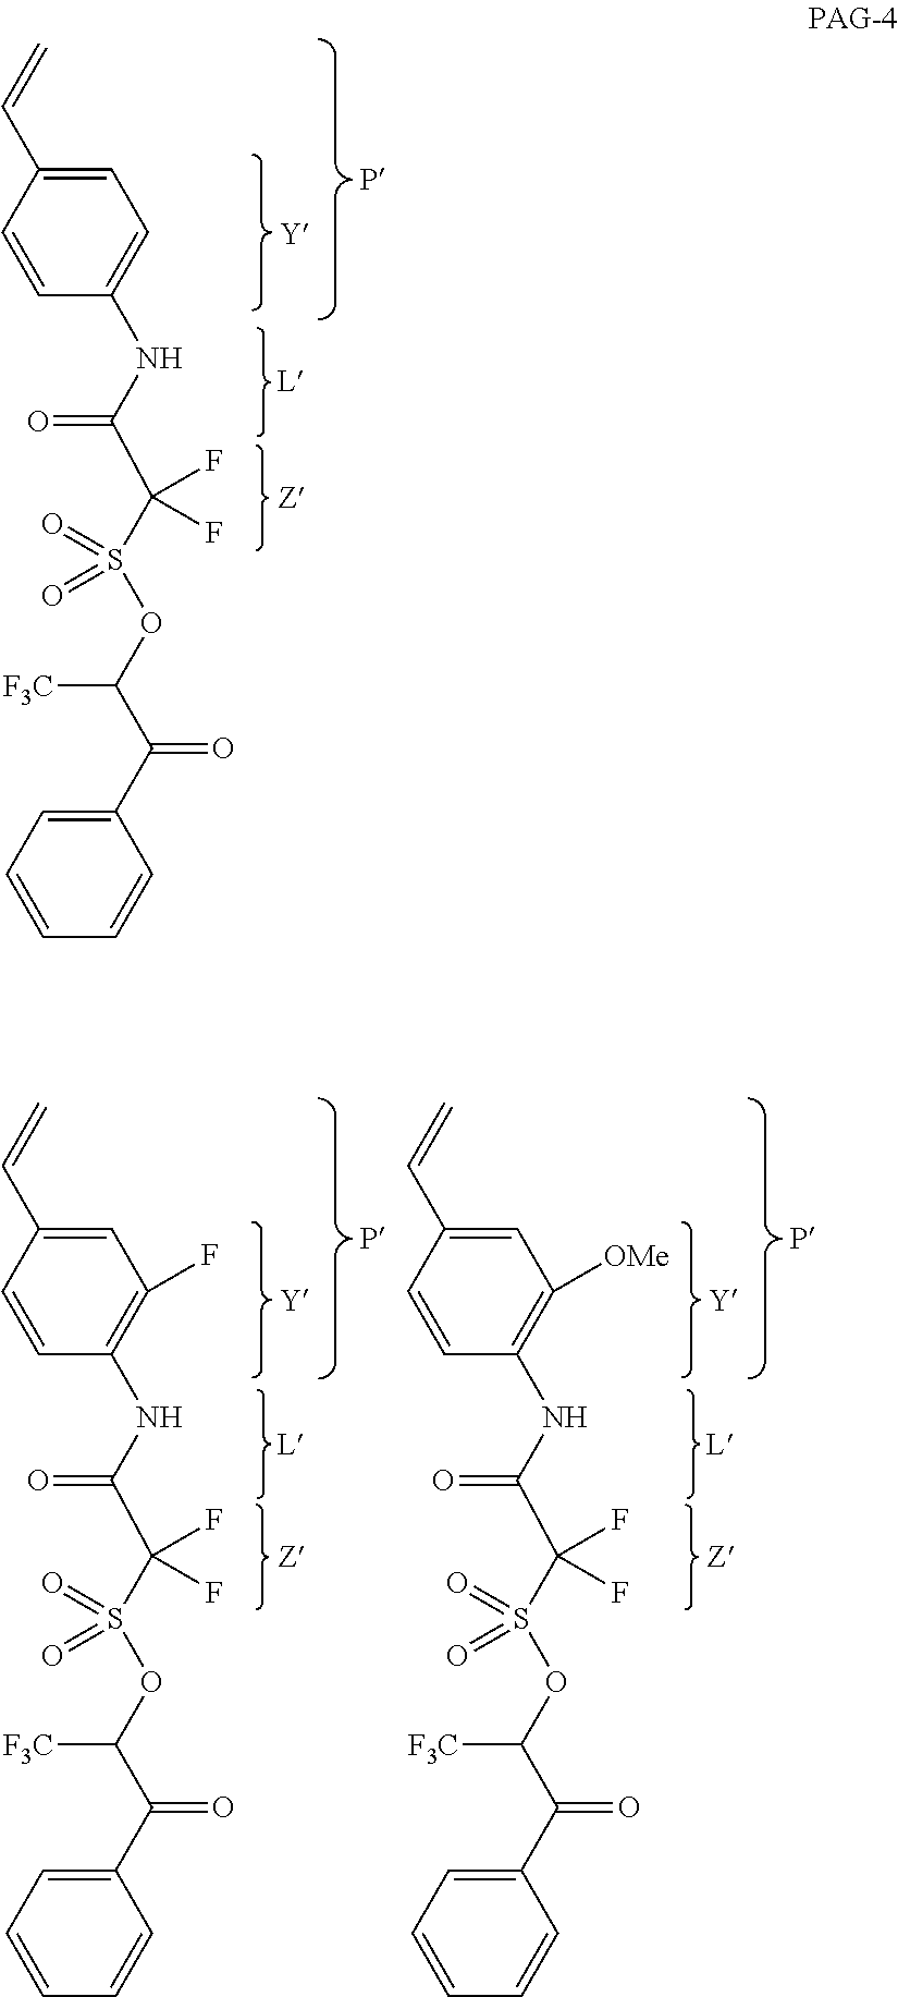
C1(NC(C(S(OC(C(C2=CC=CC=C2)=O)[F3C])(=O)=O)(F)F)=O)=CC=C(C=C)C=C1.C1(NC(C(S(OC(C(C2=CC=CC=C2)=O)[F3C])(=O)=O)(F)F)=O)=C(F)C=C(C=C)C=C1.C1(NC(C(S(OC(C(C2=CC=CC=C2)=O)[F3C])(=O)=O)(F)F)=O)=C([OMe])C=C(C=C)C=C1
